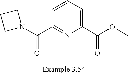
N1(C(C2=NC(C(OC)=O)=CC=C2)=O)CCC1
